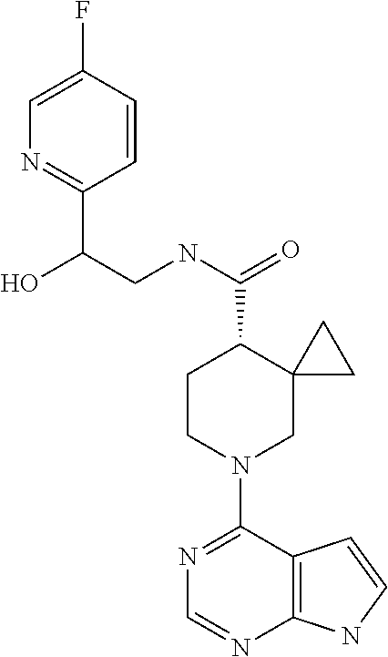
N1=C(N2CC3(C(C(=O)NCC(O)C4=NC=C(F)C=C4)CC2)CC3)C2=C(N=C1)NC=C2
